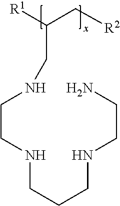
C(CNCCCNCCN)NCC(C[R2])[R1]
